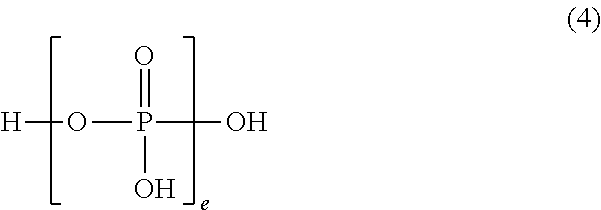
[H]OP(O)(=O)O
